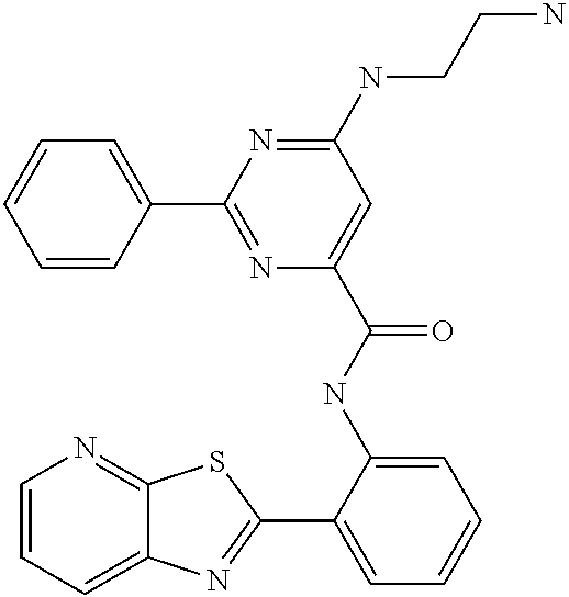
C1=CC=C2C(=N1)SC(C1=CC=CC=C1NC(=O)C1=CC(NCCN)=NC(C3=CC=CC=C3)=N1)=N2
